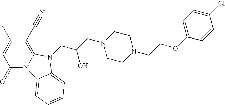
C1(=O)N2C(=C(C#N)C(C)=C1)N(CC(CN1CCN(CCOC3=CC=C(Cl)C=C3)CC1)O)C1=CC=CC=C21
